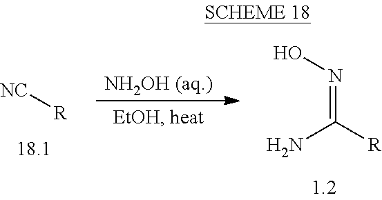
[NC][R].C([R])(N)=NO
